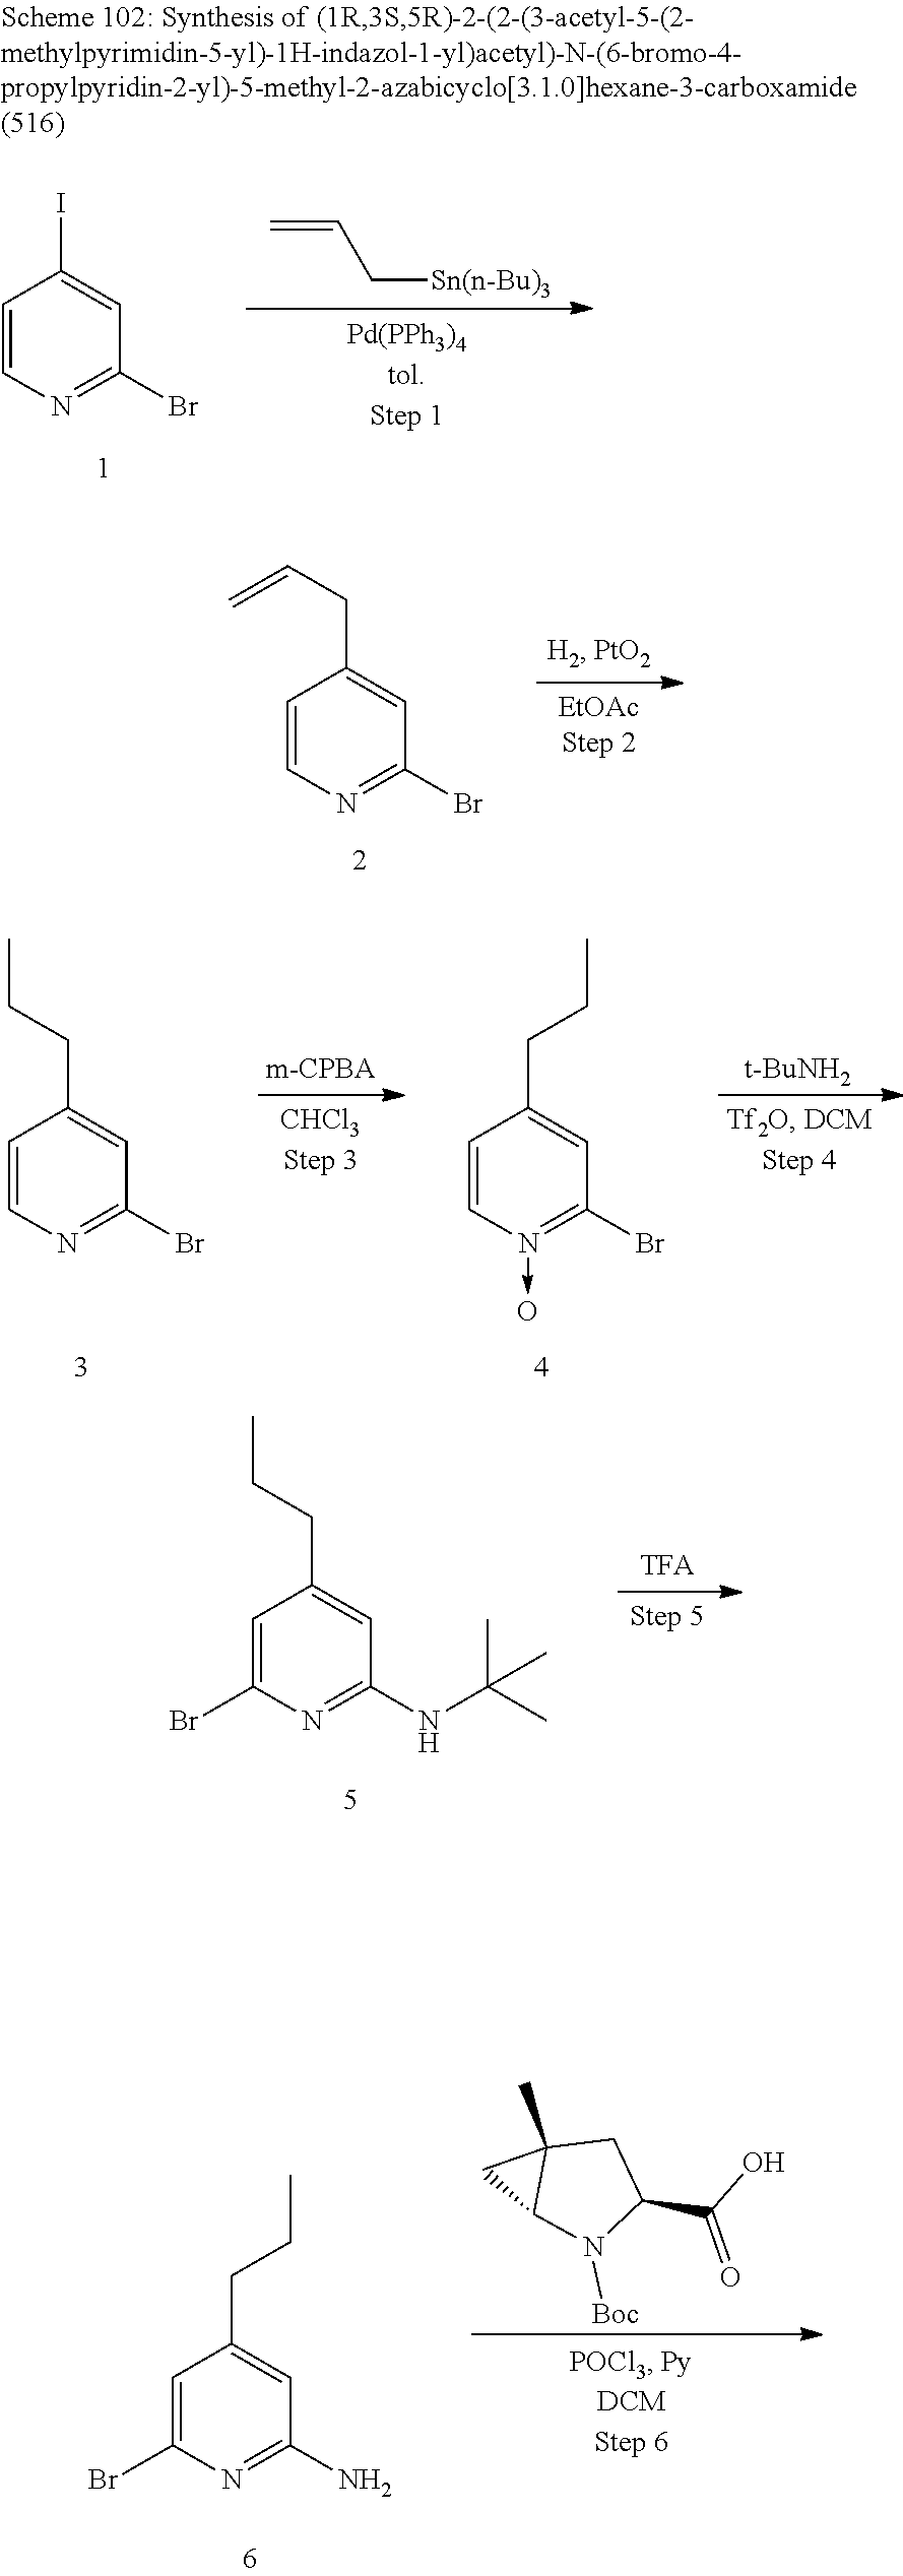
C1=C(Br)N=C(N)C=C1CCC.C12(C)C(N([Boc])C(C(O)=O)C1)C2.C1=CN=C(Br)C=C1I.C=CC[Sn(n-Bu)3].C1=CN=C(Br)C=C1CC=C.C1=CN=C(Br)C=C1CCC.C1=CN(->O)=C(Br)C=C1CCC.[t-BuNH2].C1=C(Br)N=C(NC(C)(C)C)C=C1CCC
